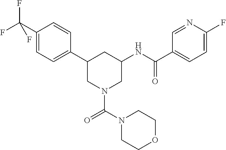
C1(C(F)(F)F)=CC=C(C2CN(C(N3CCOCC3)=O)CC(NC(C3=CC=C(F)N=C3)=O)C2)C=C1
